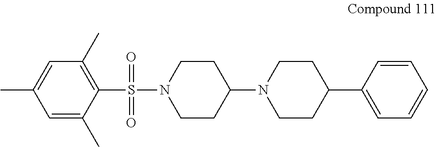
O=S(C1=C(C)C=C(C)C=C1C)(=O)N1CCC(N2CCC(C3=CC=CC=C3)CC2)CC1
